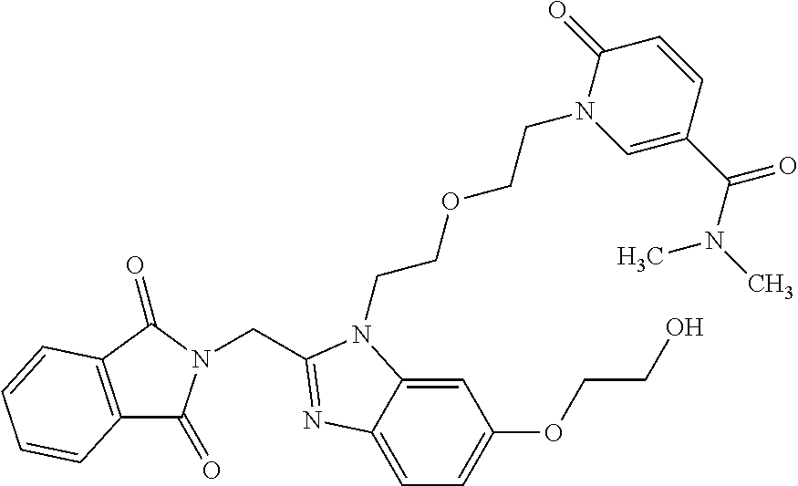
C12=C(C(=O)N(CC3=NC4=CC=C(OCCO)C=C4N3CCOCCN3C=C(C(=O)N(C)C)C=CC3=O)C1=O)C=CC=C2
